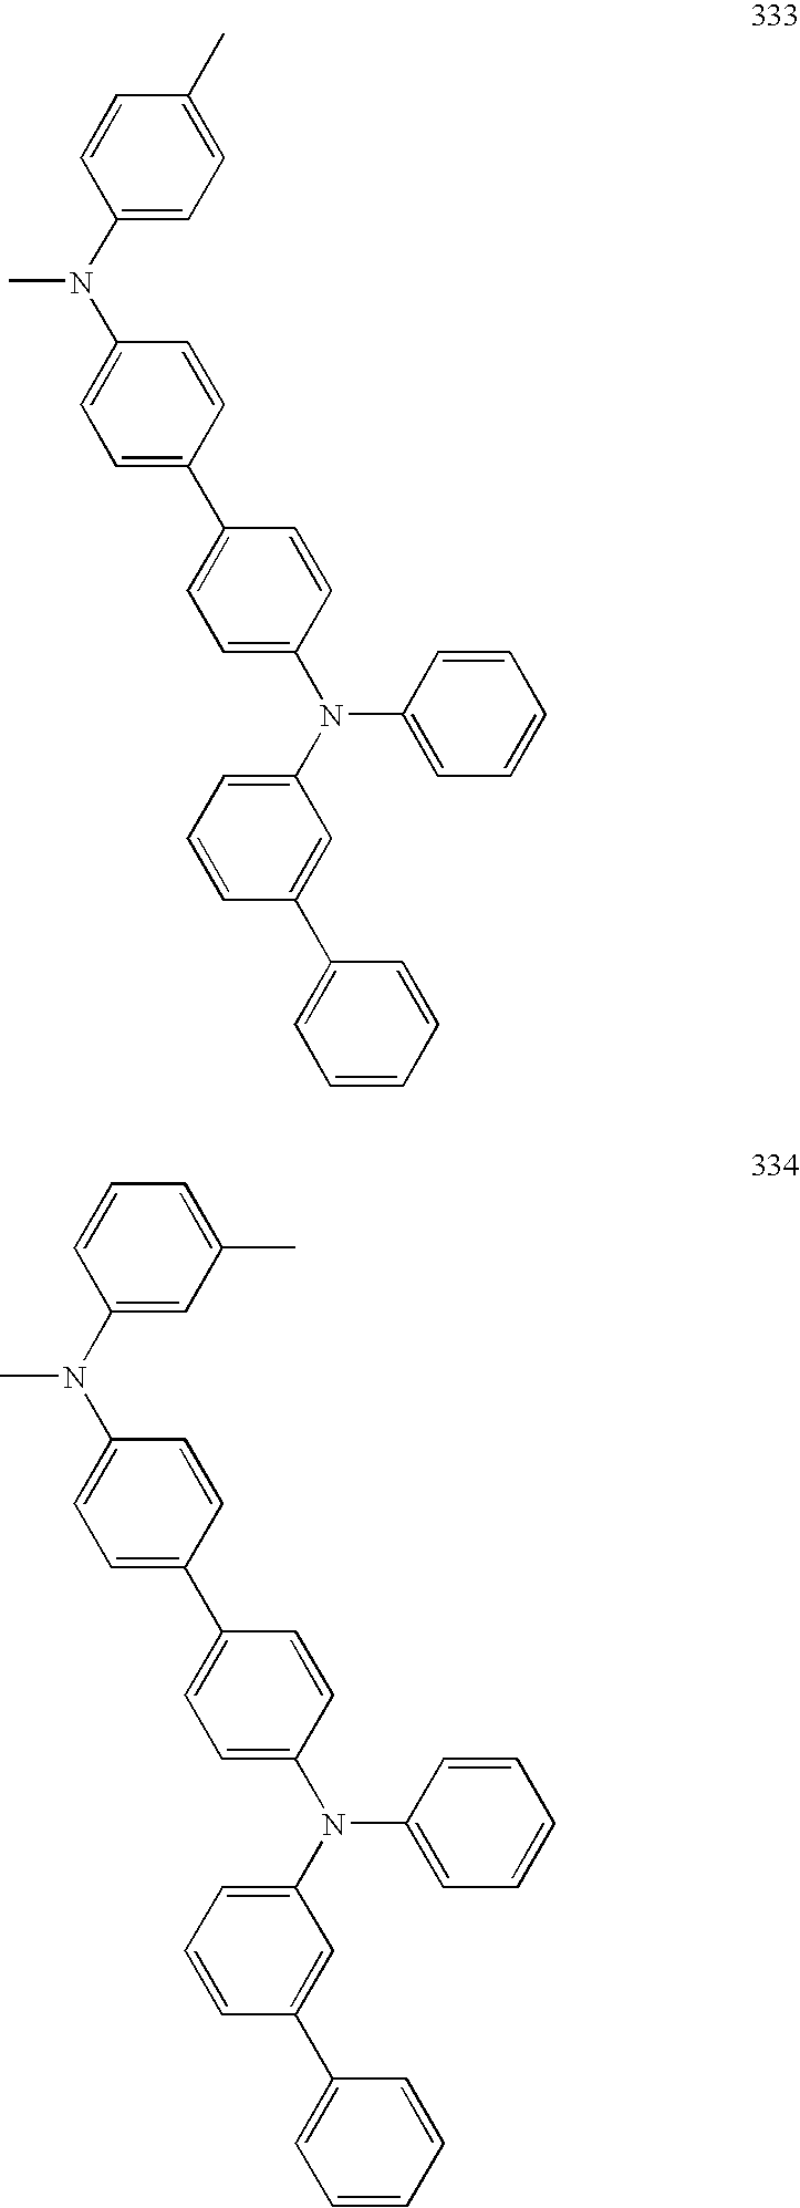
C1(C2=CC=C(N(C3=CC=CC(C4=CC=CC=C4)=C3)C3=CC=CC=C3)C=C2)=CC=C(N(C2=CC=C(C)C=C2)C)C=C1.C1(C2=CC=C(N(C3=CC=CC(C4=CC=CC=C4)=C3)C3=CC=CC=C3)C=C2)=CC=C(N(C2=CC(C)=CC=C2)C)C=C1
